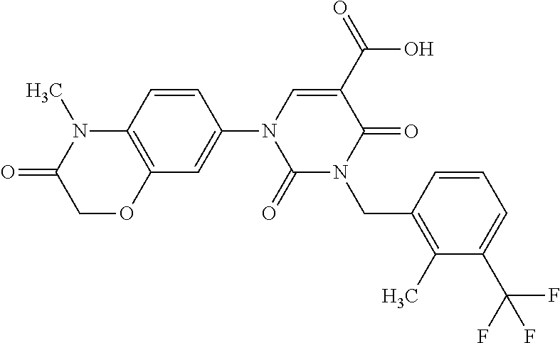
C1(=O)N(CC2=C(C)C(C(F)(F)F)=CC=C2)C(=O)C(C(O)=O)=CN1C1=CC2=C(C=C1)N(C)C(=O)CO2
